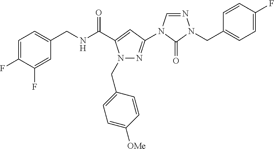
C(NC(=O)C1=CC(N2C=NN(CC3=CC=C(F)C=C3)C2=O)=NN1CC1=CC=C([OMe])C=C1)C1=CC=C(F)C(F)=C1
